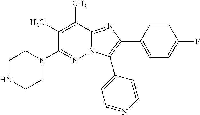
C1(N2CCNCC2)=NN2C(=NC(C3=CC=C(F)C=C3)=C2C2=CC=NC=C2)C(C)=C1C
